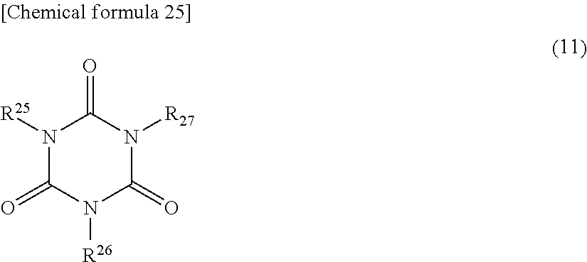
N1([R25])C(=O)N([R26])C(=O)N([R27])C1=O
